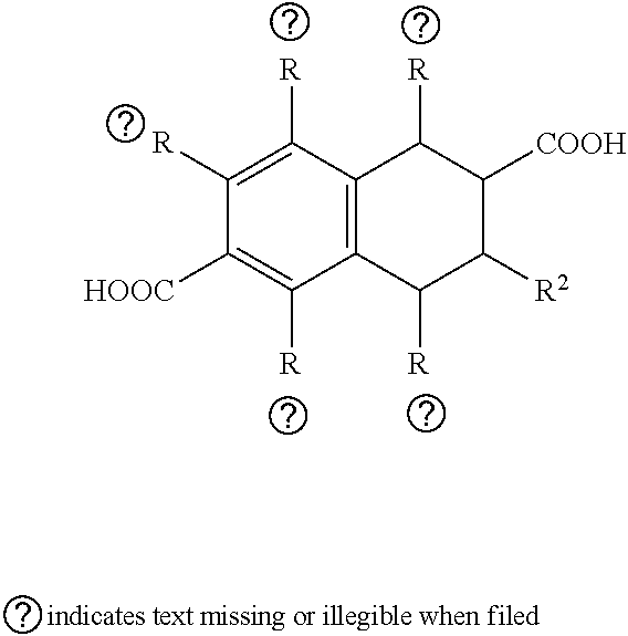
C12=C(C([R])=C([R])C([HOOC])=C1[R])C([R])C([COOH])C([R2])C2[R]
